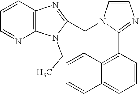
C1=CC2=C(N=C1)N(CC)C(CN1C=CN=C1C1=C3C(=CC=C1)C=CC=C3)=N2
